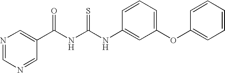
N1=CN=CC(C(NC(NC2=CC(OC3=CC=CC=C3)=CC=C2)=S)=O)=C1
